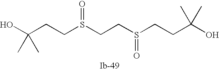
OC(CCS(CCS(CCC(O)(C)C)=O)=O)(C)C
